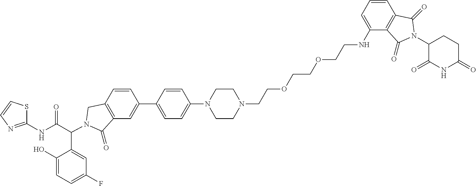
C1(C2=CC3=C(C=C2)CN(C(C2=CC(F)=CC=C2O)C(NC2=NC=CS2)=O)C3=O)=CC=C(N2CCN(CCOCCOCCNC3=CC=CC4=C3C(=O)N(C3C(=O)NC(=O)CC3)C4=O)CC2)C=C1
